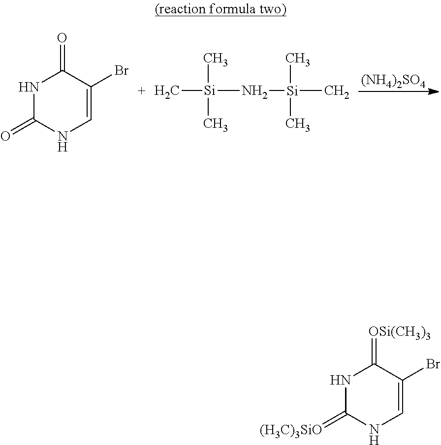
[(NH4)2SO4].N1C(=O)NC=C(Br)C1=O.C[Si](N[Si](C)(C)C)(C)C.N1C(=[(H3C)3SiO])NC=C(Br)C1=[OSi(CH3)3]
